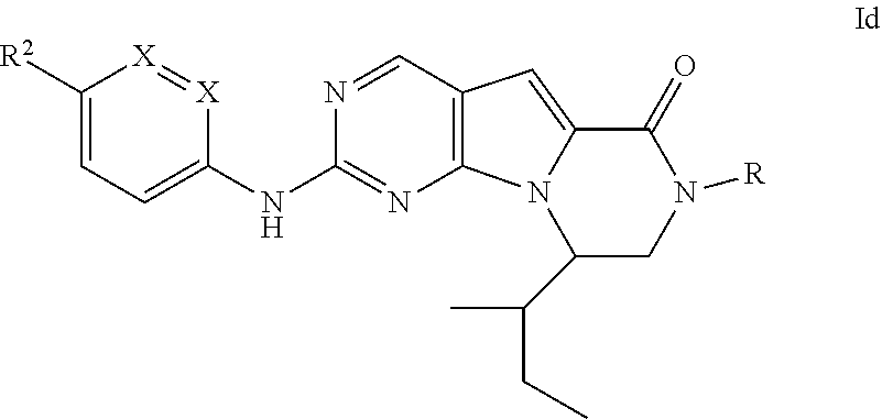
C1([R2])=CC=C(NC2=NC3=C(C=N2)C=C2C(=O)N([R])CC(C(CC)C)N32)[X]=[X]1
